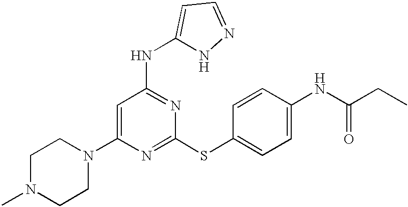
N1(C2=CC(NC3=CC=NN3)=NC(SC3=CC=C(NC(=O)CC)C=C3)=N2)CCN(C)CC1
